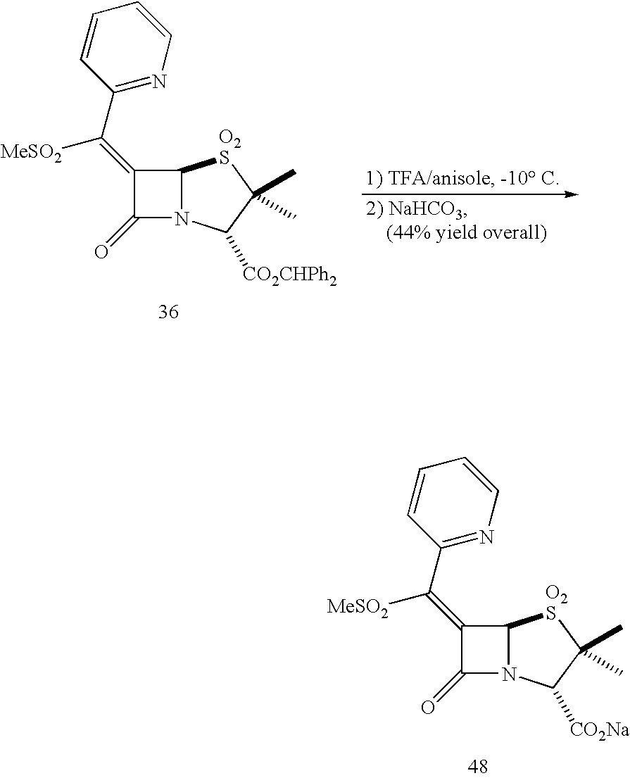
C1(=C(C2=NC=CC=C2)[MeSO2])C(=O)N2C1[O2S]C(C)(C)C2[CO2CHPh2].C1(=C(C2=NC=CC=C2)[MeSO2])C(=O)N2C1[O2S]C(C)(C)C2[CO2Na]
